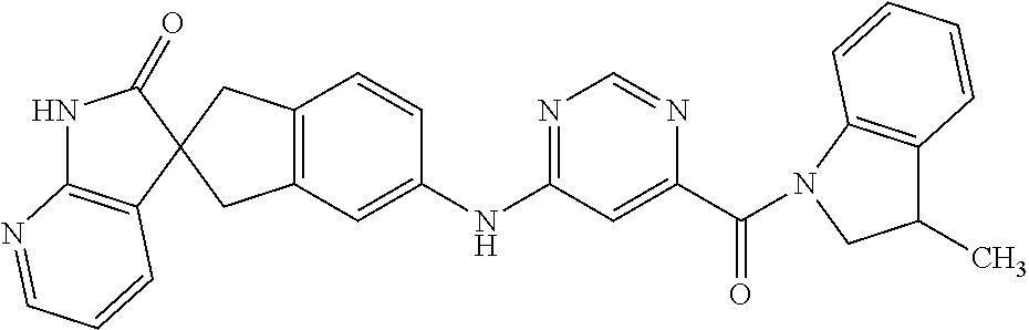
N1C2=C(C=CC=N2)C2(C1=O)CC1=C(C2)C=C(NC2=NC=NC(C(=O)N3C4=C(C(C)C3)C=CC=C4)=C2)C=C1
